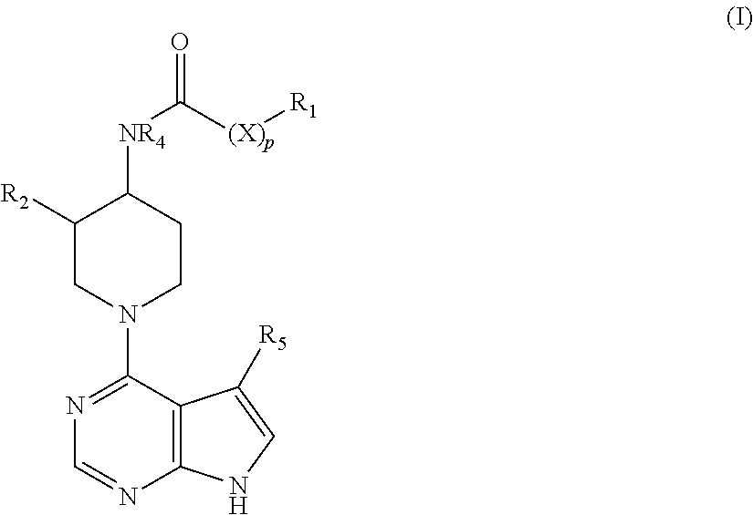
N1=C(N2CCC([NR4]C([(X)p][R1])=O)C([R2])C2)C2=C(N=C1)NC=C2[R5]
